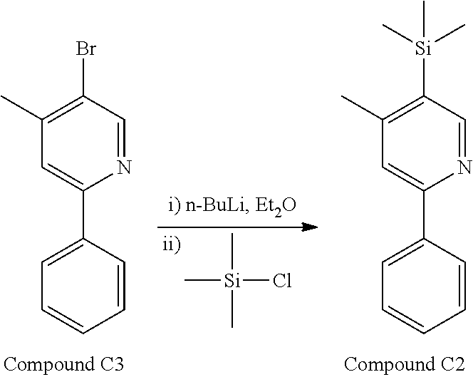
C[Si](Cl)(C)C.C1(Br)=C(C)C=C(C2=CC=CC=C2)N=C1.C1([Si](C)(C)C)=C(C)C=C(C2=CC=CC=C2)N=C1
